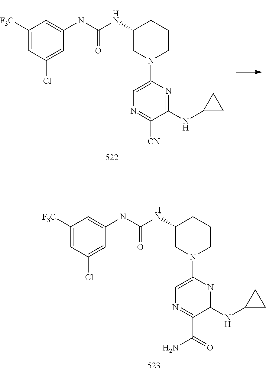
C1(NC(N(C2=CC([F3C])=CC(Cl)=C2)C)=O)CN(C2=CN=C([CN])C(NC3CC3)=N2)CCC1.C1(NC(N(C2=CC([F3C])=CC(Cl)=C2)C)=O)CN(C2=CN=C(C(=O)N)C(NC3CC3)=N2)CCC1
